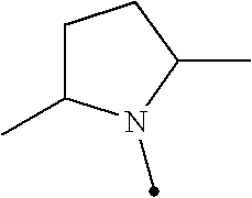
C1C(C)N(C)C(C)C1
